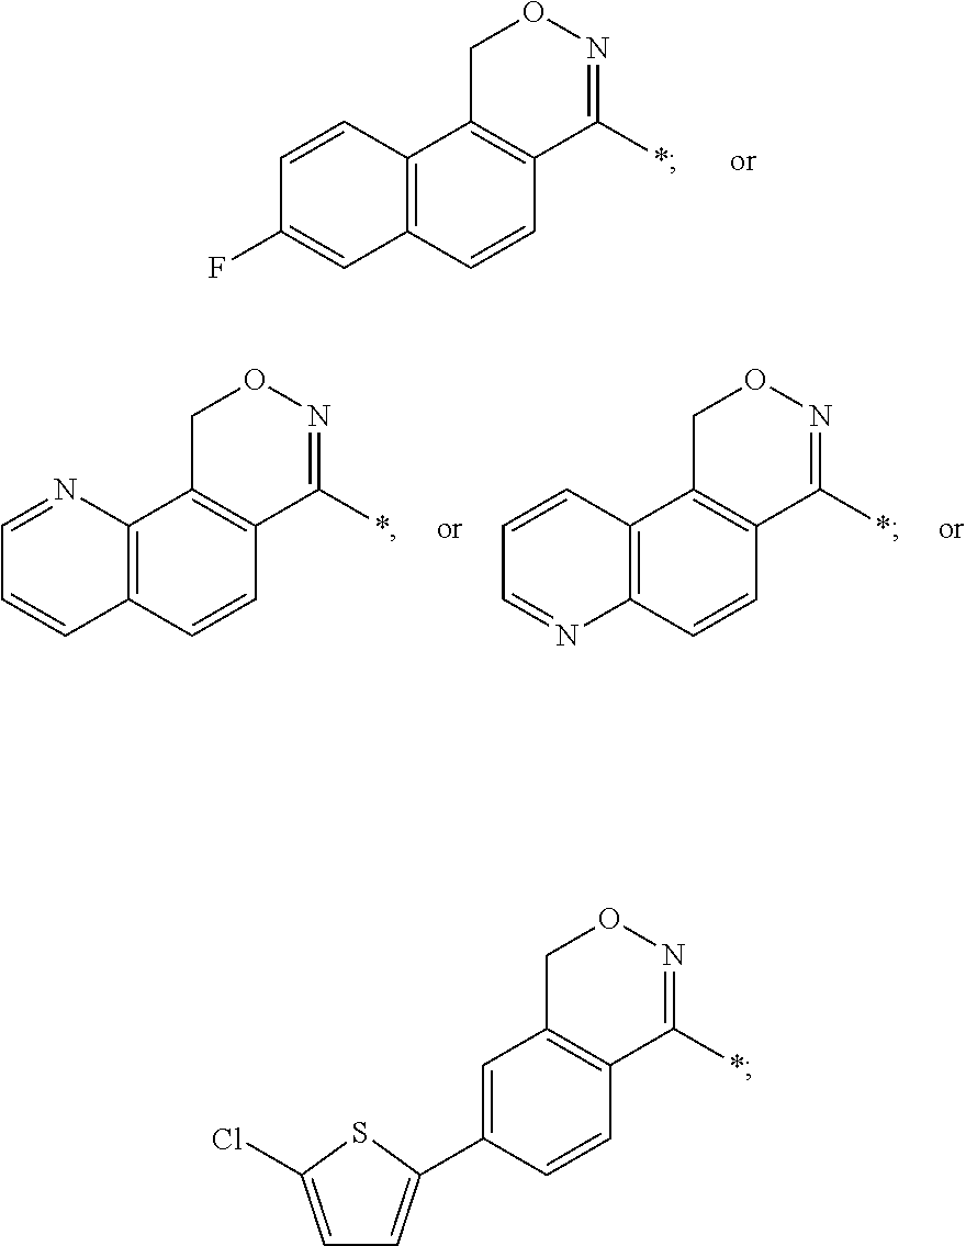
C12=C(C3=C(C=C1)C(*)=NOC3)C=CC(F)=C2.C12=C(C3=C(C=C1)C(*)=NOC3)N=CC=C2.C12=C(C3=C(C=C1)C(*)=NOC3)C=CC=N2.C1(C2=CC=C(Cl)S2)=CC2=C(C=C1)C(*)=NOC2
